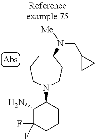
NC1C(F)(F)CCCC1N1CCC(N([Me])CC2CC2)CCC1
